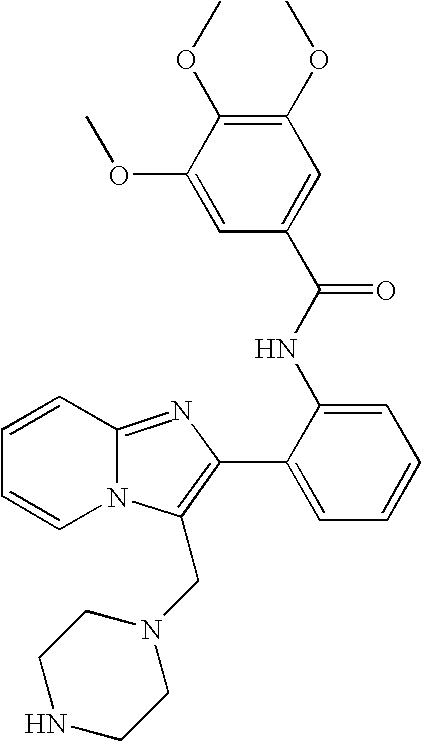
N12C(=NC(C3=CC=CC=C3NC(C3=CC(OC)=C(OC)C(OC)=C3)=O)=C1CN1CCNCC1)C=CC=C2
